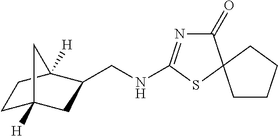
N(CC1CC2([H])CCC1([H])C2)C1=NC(=O)C2(S1)CCCC2
